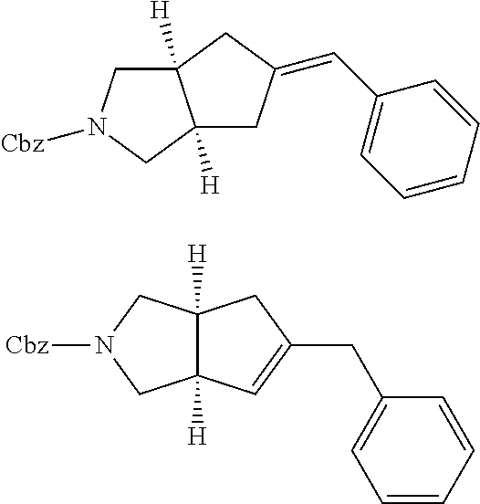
C1=CC=CC(C=C2CC3([H])C([H])(CN([Cbz])C3)C2)=C1.C12([H])C([H])(CN([Cbz])C1)CC(CC1=CC=CC=C1)=C2
